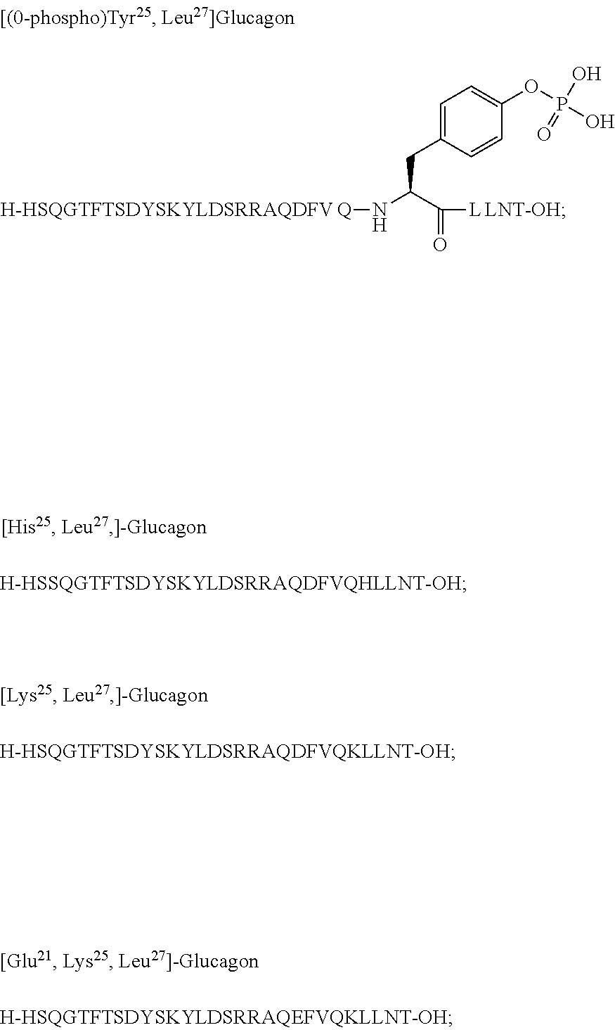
[Q]NC(C([L])=O)CC1=CC=C(OP(O)(O)=O)C=C1
